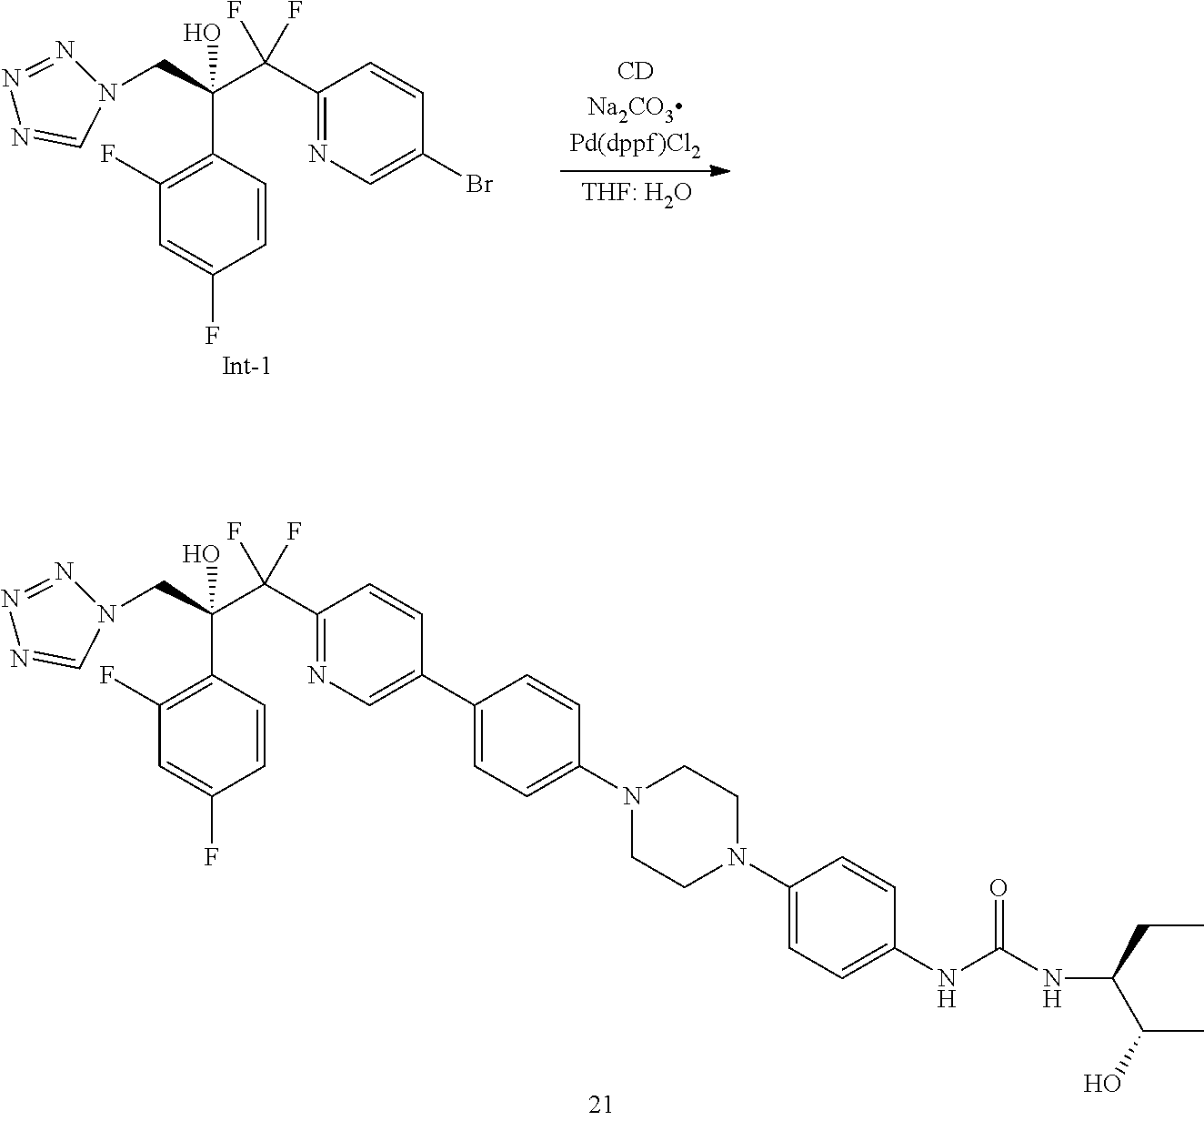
C1(C(C(CN2N=NN=C2)(C2=C(F)C=C(F)C=C2)O)(F)F)=NC=C(Br)C=C1.C1(C2=CN=C(C(C(CN3N=NN=C3)(C3=C(F)C=C(F)C=C3)O)(F)F)C=C2)=CC=C(N2CCN(C3=CC=C(NC(NC(C(O)C)CC)=O)C=C3)CC2)C=C1
